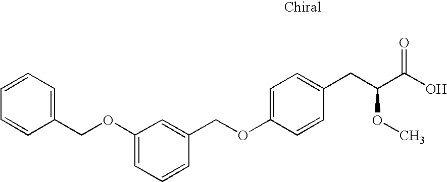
O(C1=CC=C(CC(C(O)=O)OC)C=C1)CC1=CC(OCC2=CC=CC=C2)=CC=C1
